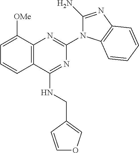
C12=C(C([OMe])=CC=C1)N=C(N1C(N)=NC3=C1C=CC=C3)N=C2NCC1=COC=C1
